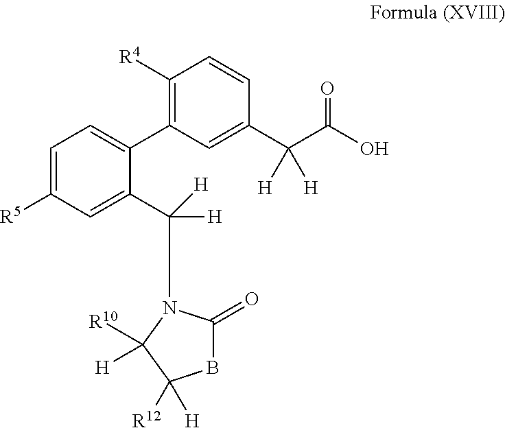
C1([R5])=CC=C(C2=C([R4])C=CC(C(C(O)=O)([H])[H])=C2)C(C([H])([H])N2C(=O)BC([R12])([H])C2([R10])[H])=C1
